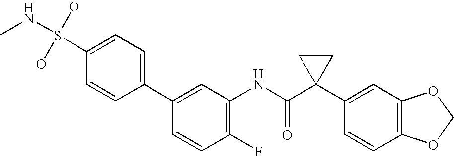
C1(C2=CC=C(S(O)(O)NC)C=C2)=CC(NC(C2(C3=CC4=C(C=C3)OCO4)CC2)=O)=C(F)C=C1
